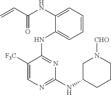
C=CC(NC1=CC=CC=C1NC1=NC(NC2CCCN([CHO])C2)=NC=C1[F3C])=O
